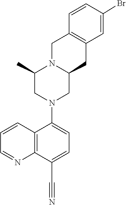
C(#N)C1=CC=C(N2CC3N(CC4=C(C3)C=C(Br)C=C4)C(C)C2)C2=C1N=CC=C2
